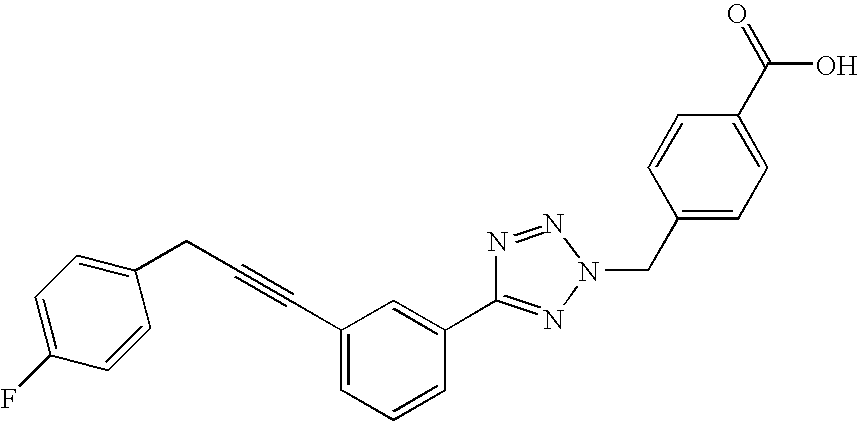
N1=NN(CC2=CC=C(C(=O)O)C=C2)N=C1C1=CC(C#CCC2=CC=C(F)C=C2)=CC=C1
